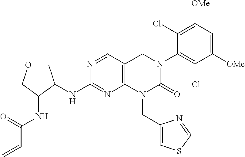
N(C1=NC2=C(C=N1)CN(C1=C(Cl)C([OMe])=CC([OMe])=C1Cl)C(=O)N2CC1=CSC=N1)C1C(NC(C=C)=O)COC1
